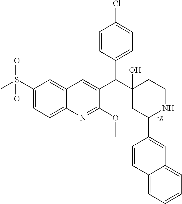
C1(S(C)(=O)=O)=CC=C2C(=C1)C=C(C(C1(O)CC(C3=CC4=CC=CC=C4C=C3)NCC1)C1=CC=C(Cl)C=C1)C(OC)=N2.[*R]
